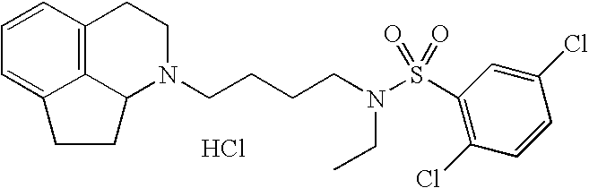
C12=C3C=CC=C1CCC2N(CCCCN(S(C1=C(Cl)C=CC(Cl)=C1)(=O)=O)CC)CC3.Cl
